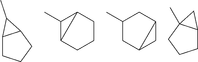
C12CCCC1C2C.C1(C)C2CCCC12.C1(C)CC2CC2C1.C1C2C(C)(CC1)C2
